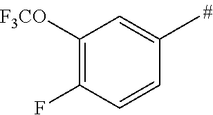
[F3CO]C1=C(F)C=CC(C)=C1
